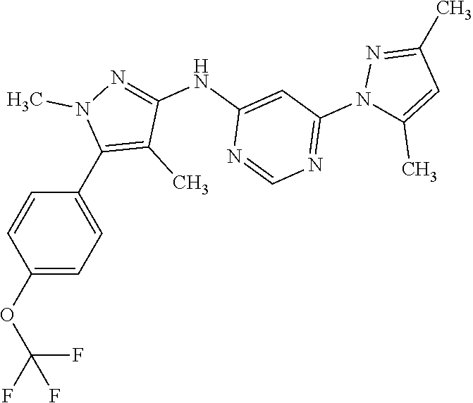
C1(C2=C(C)C(NC3=CC(N4C(C)=CC(C)=N4)=NC=N3)=NN2C)=CC=C(OC(F)(F)F)C=C1
